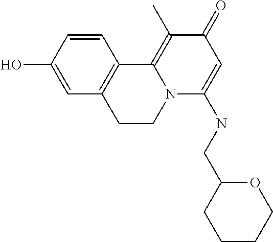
OC1=CC2=C(C=C1)C1=C(C)C(=O)C=C(NCC3CCCCO3)N1CC2
